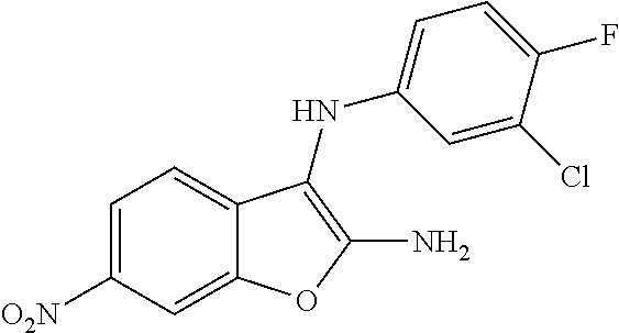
C12=CC([O2N])=CC=C1C(NC1=CC=C(F)C(Cl)=C1)=C(N)O2
